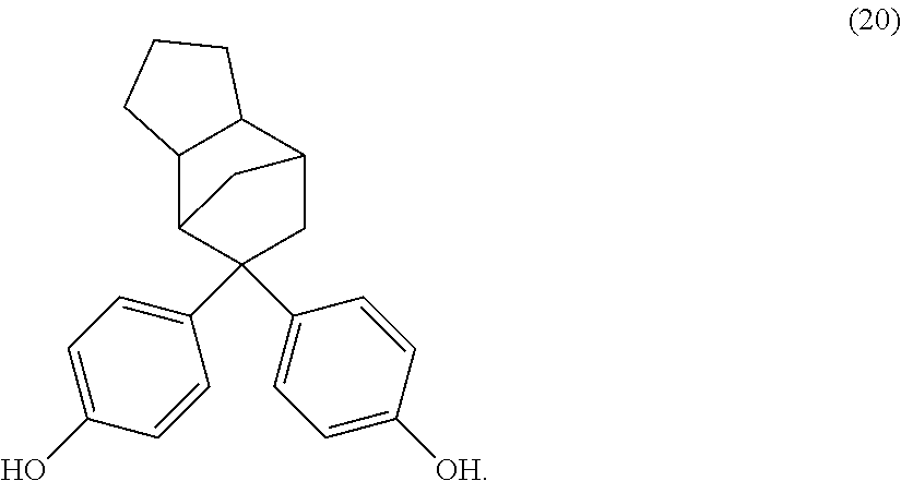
C12C3C(C4=CC=C(O)C=C4)(C4=CC=C([OH])C=C4)CC(C1CCC2)C3
